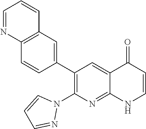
C12=C(C=C(C3=C(N4C=CC=N4)N=C4C(=C3)C(=O)C=CN4)C=C1)C=CC=N2
